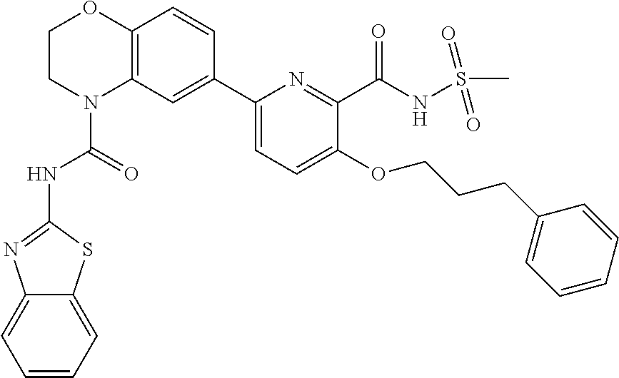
C1CN(C(=O)NC2=NC3=CC=CC=C3S2)C2=C(O1)C=CC(C1=CC=C(OCCCC3=CC=CC=C3)C(C(NS(C)(=O)=O)=O)=N1)=C2
